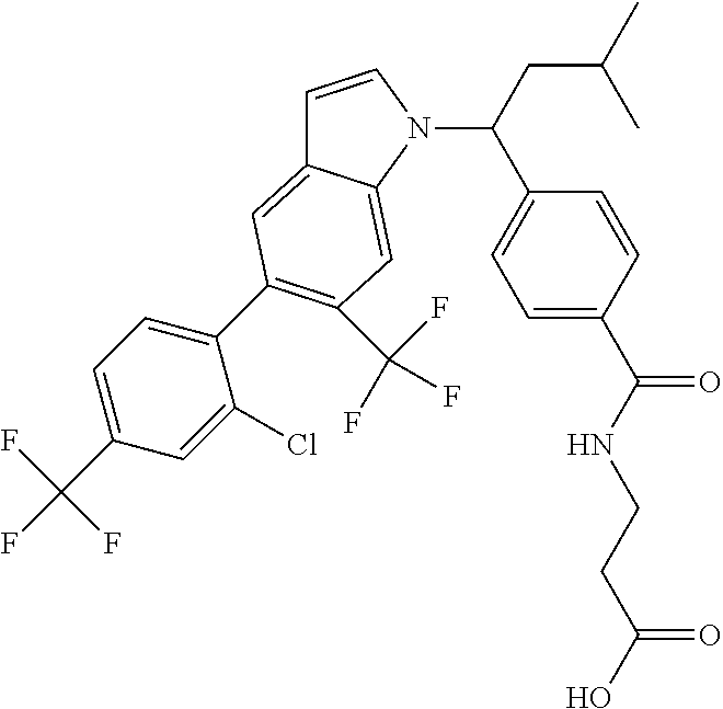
C1=CN(C(C2=CC=C(C(NCCC(O)=O)=O)C=C2)CC(C)C)C2=CC(C(F)(F)F)=C(C3=CC=C(C(F)(F)F)C=C3Cl)C=C12
